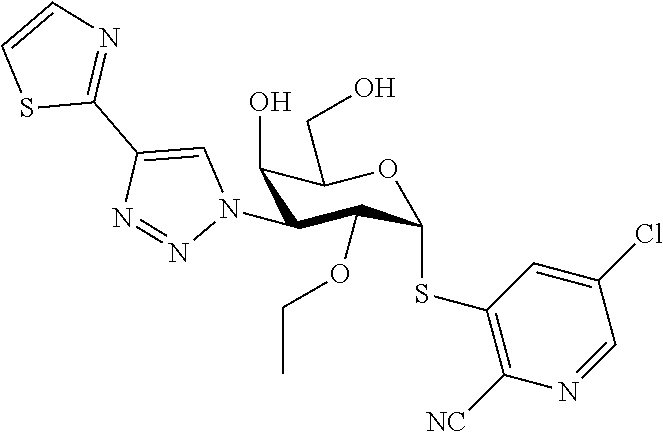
C1(O)C(N2C=C(C3=NC=CS3)N=N2)C(OCC)C(SC2=C([NC])N=CC(Cl)=C2)OC1CO
